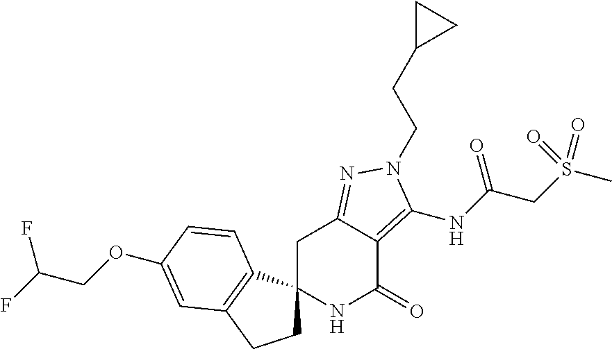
C1C2(C3=C(C1)C=C(OCC(F)F)C=C3)NC(=O)C1=C(NC(CS(C)(=O)=O)=O)N(CCC3CC3)N=C1C2
